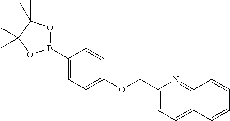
C1(COC2=CC=C(B3OC(C)(C)C(C)(C)O3)C=C2)=CC=C2C(=N1)C=CC=C2
